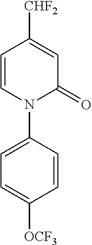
C1=CC([CHF2])=CC(=O)N1C1=CC=C([OCF3])C=C1
